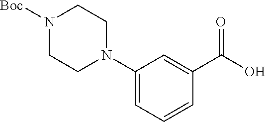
C1(N2CCN([Boc])CC2)=CC=CC(C(O)=O)=C1
